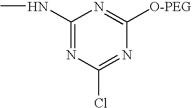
C1(NC)=NC(Cl)=NC([O-PEG])=N1
